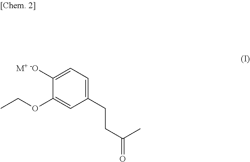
C1([M+ -O])=CC=C(CCC(=O)C)C=C1OCC
